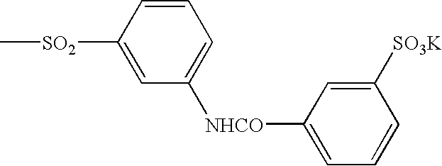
C1=CC([SO2]C)=CC([NHCO]C2=CC=CC([SO3K])=C2)=C1
